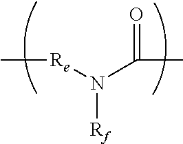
C[Re]N(C(C)=O)[Rf]
